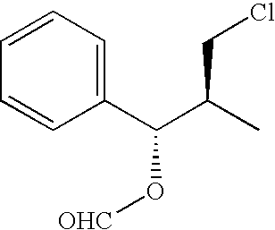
C1(C(C(C)CCl)O[OHC])=CC=CC=C1
